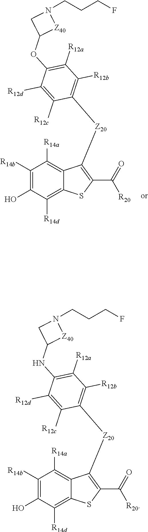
C1([R14b])=C(O)C([R14d])=C2C(=C1[R14a])C([Z20]C1=C([R12b])C([R12a])=C(NC3[Z40]N(CCCF)C3)C([R12d])=C1[R12c])=C(C([R20])=O)S2.C1([R14b])=C(O)C([R14d])=C2C(=C1[R14a])C([Z20]C1=C([R12b])C([R12a])=C(OC3[Z40]N(CCCF)C3)C([R12d])=C1[R12c])=C(C([R20])=O)S2
